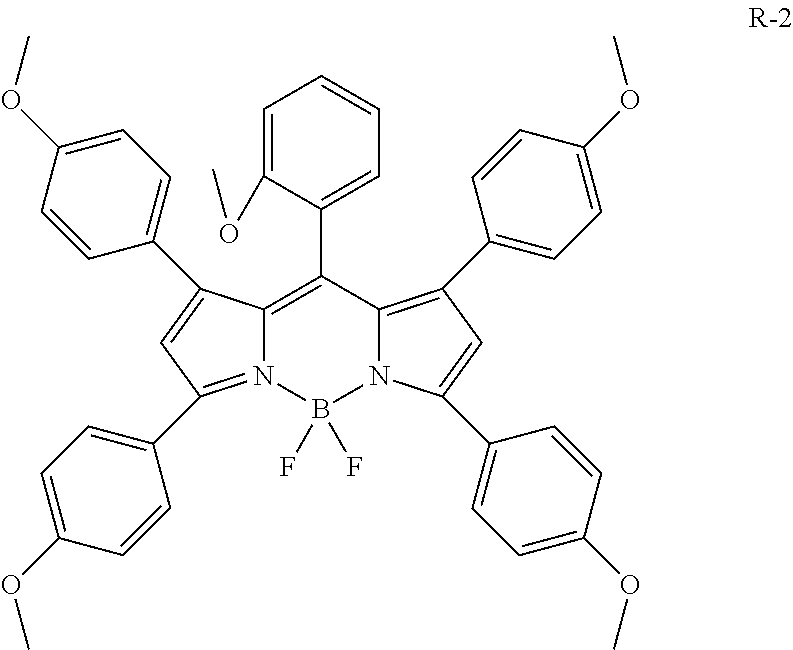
C1=C(OC)C(C2=C3N(=C(C4=CC=C(OC)C=C4)C=C3C3=CC=C(OC)C=C3)B(F)(F)N3C2=C(C2=CC=C(OC)C=C2)C=C3C2=CC=C(OC)C=C2)=CC=C1
